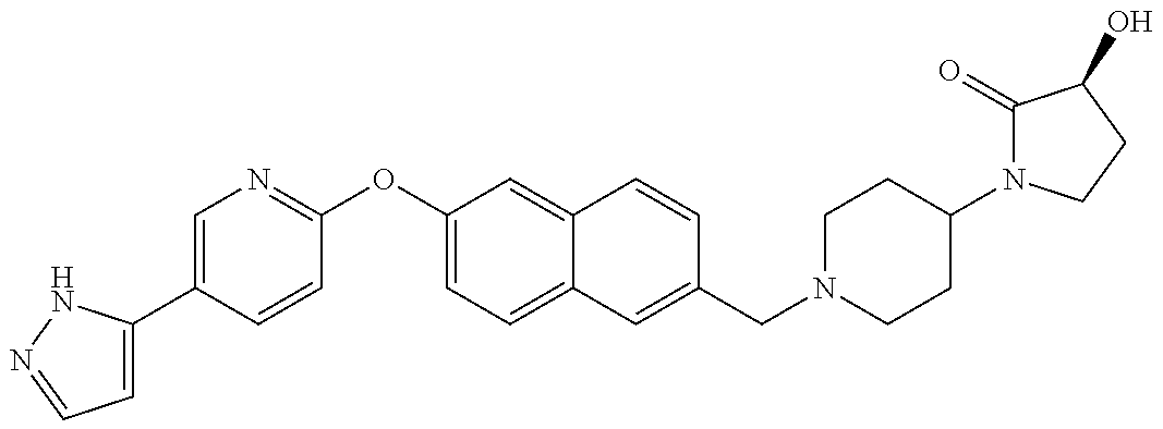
C1=C(C2=CN=C(OC3=CC=C4C(=C3)C=CC(CN3CCC(N5C(=O)C(O)CC5)CC3)=C4)C=C2)NN=C1
